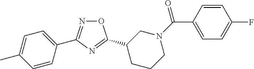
O1N=C(C2=CC=C(C)C=C2)N=C1C1CCCN(C(=O)C2=CC=C(F)C=C2)C1
